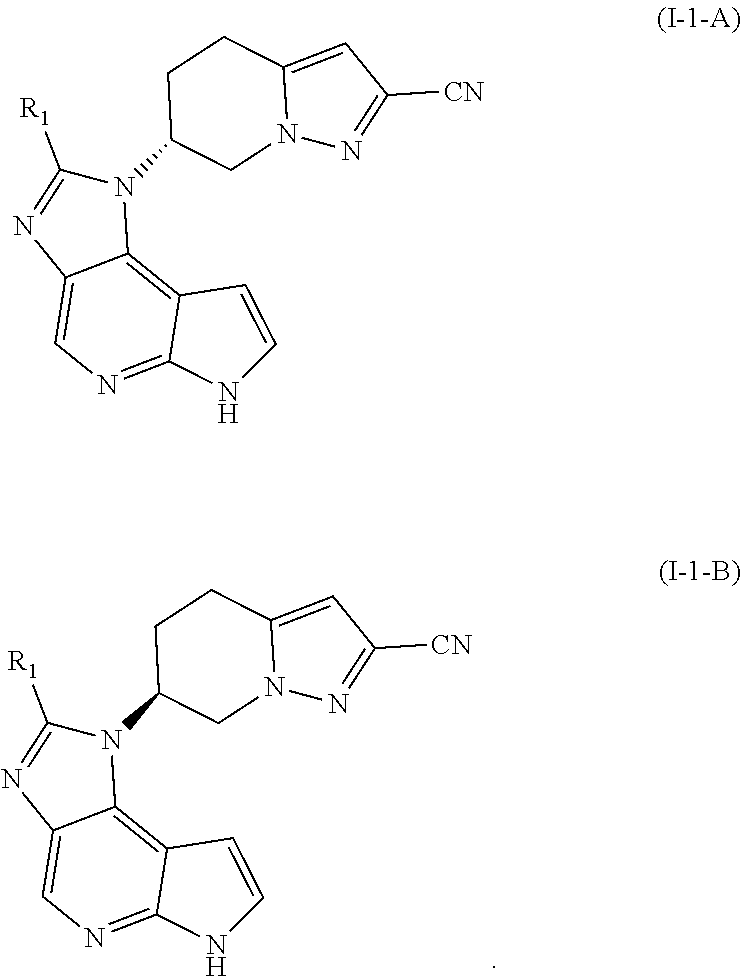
N12N=C([CN])C=C1CCC(N1C([R1])=NC3=CN=C4C(=C13)C=CN4)C2.N12N=C([CN])C=C1CCC(N1C([R1])=NC3=CN=C4C(=C13)C=CN4)C2
